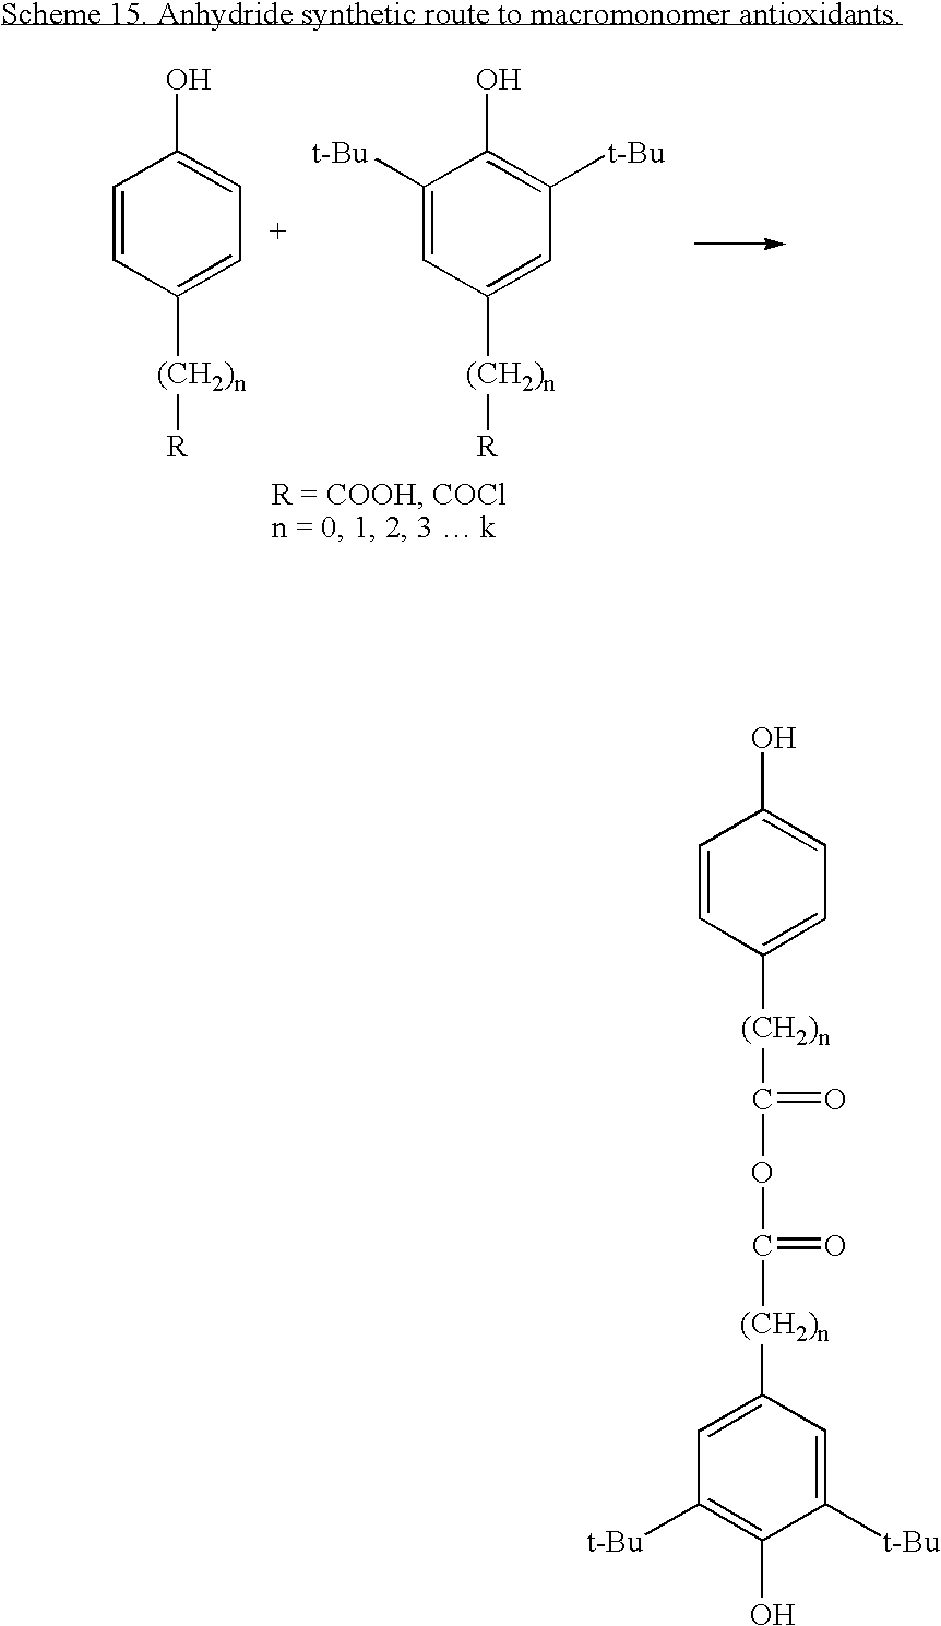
C1([t-Bu])=CC([(CH2)n][R])=CC([t-Bu])=C1O.C1=CC([(CH2)n][R])=CC=C1O.C1=CC([(CH2)n]C(=O)OC(=O)[(CH2)n]C2=CC([t-Bu])=C(O)C([t-Bu])=C2)=CC=C1O
